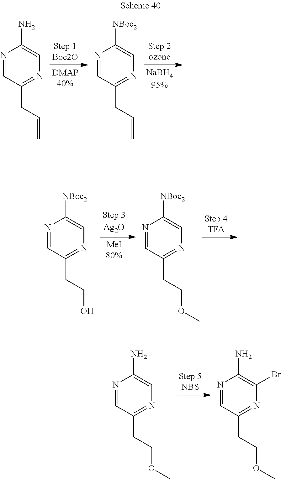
N1=CC(CC=C)=NC=C1N.N1=CC(CC=C)=NC=C1[NBoc2].N1=CC(CCO)=NC=C1[NBoc2].N1=CC(CCOC)=NC=C1[NBoc2].N1=CC(CCOC)=NC=C1N.N1=CC(CCOC)=NC(Br)=C1N
